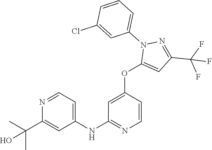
C1(NC2=NC=CC(OC3=CC(C(F)(F)F)=NN3C3=CC=CC(Cl)=C3)=C2)=CC=NC(C(C)(C)O)=C1
